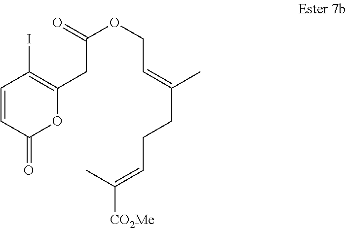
C1=CC(=O)OC(CC(=O)OCC=C(CCC=C([CO2Me])C)C)=C1I
